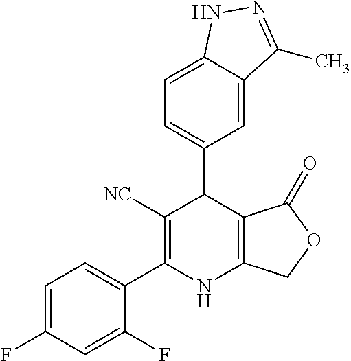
C1=C2C(=CC=C1C1C([NC])=C(C3=CC=C(F)C=C3F)NC3=C1C(=O)OC3)NN=C2C
